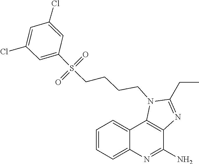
C1=C(S(CCCCN2C(CC)=NC3=C2C2=CC=CC=C2N=C3N)(=O)=O)C=C(Cl)C=C1Cl
